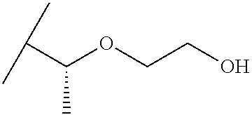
CC(C)C(OCCO)C
